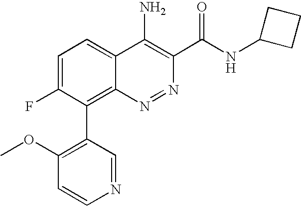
C1=C(F)C(C2=C(OC)C=CN=C2)=C2C(=C1)C(N)=C(C(NC1CCC1)=O)N=N2
